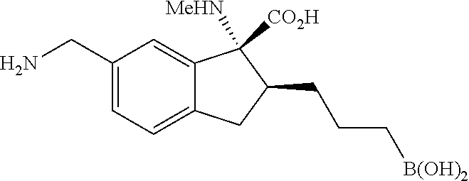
[B(OH)2]CCCC1C([CO2H])([MeHN])C2=CC(CN)=CC=C2C1
